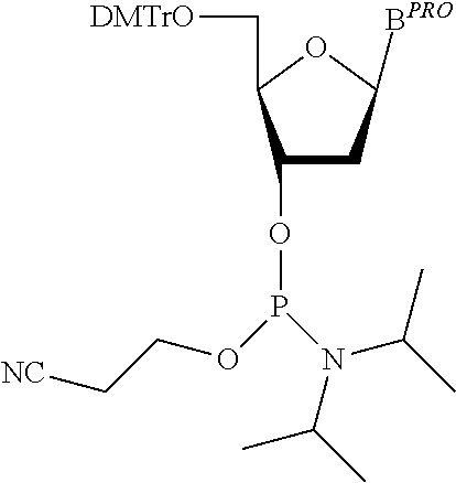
C1(OP(OCC[NC])N(C(C)C)C(C)C)CC([BPRO])OC1C[DMTrO]
